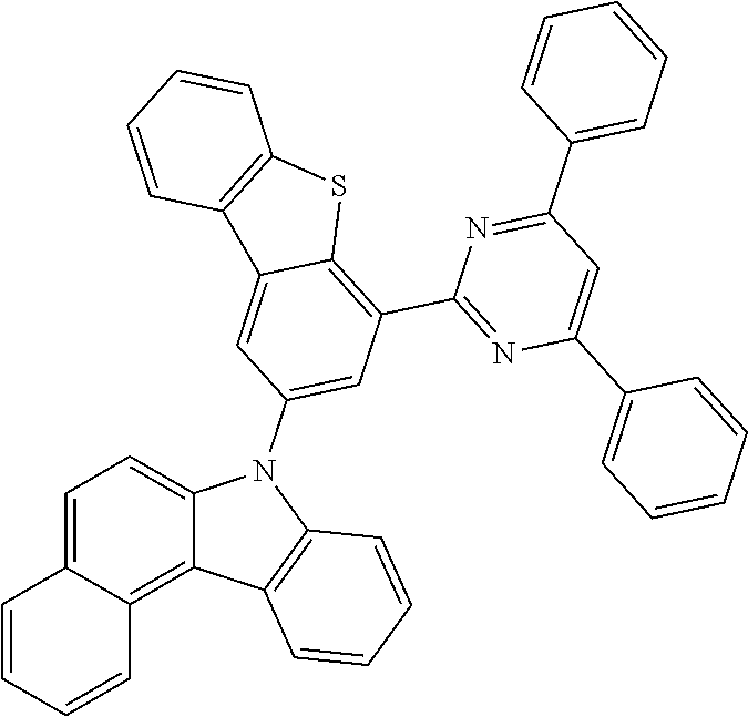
C1(C2=CC=CC=C2)=NC(C2=C3C(=CC(N4C5=CC=C6C(=C5C5=C4C=CC=C5)C=CC=C6)=C2)C2=C(S3)C=CC=C2)=NC(C2=CC=CC=C2)=C1
